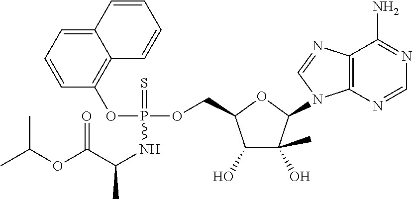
C1(O)C(C)(O)C(N2C3=C(N=C2)C(N)=NC=N3)OC1COP(OC1=C2C(=CC=C1)C=CC=C2)(=S)NC(C)C(OC(C)C)=O
